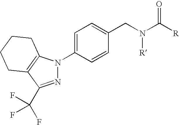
N1=C(C(F)(F)F)C2=C(N1C1=CC=C(CN(C([R])=O)[R])C=C1)CCCC2
